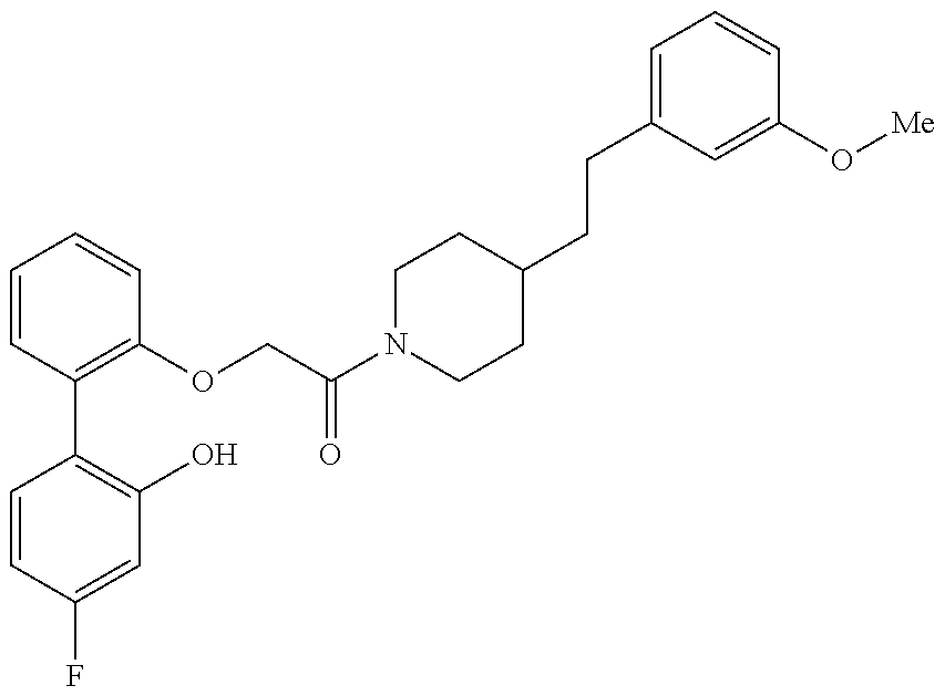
C1=CC(F)=CC(O)=C1C1=C(OCC(N2CCC(CCC3=CC=CC(O[Me])=C3)CC2)=O)C=CC=C1
